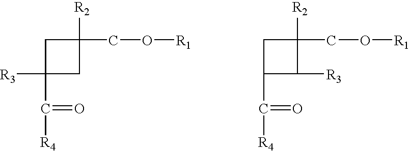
C1([R3])(C(=O)[R4])CC([R2])(CO[R1])C1.C1(C(=O)[R4])C([R3])C([R2])(CO[R1])C1
